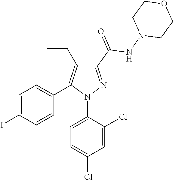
C1=C(I)C=CC(C2=C(CC)C(C(=O)NN3CCOCC3)=NN2C2=CC=C(Cl)C=C2Cl)=C1
